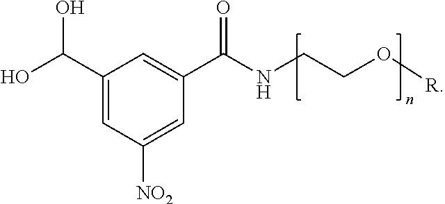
C1(C(O)O)=CC([NO2])=CC(C(NCCO[R])=O)=C1
